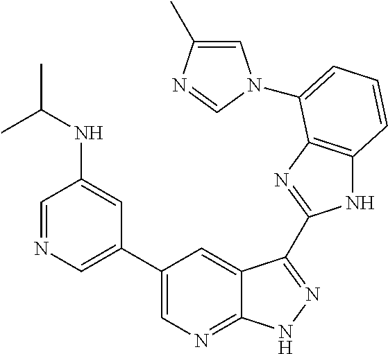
C1(C2=CN=CC(NC(C)C)=C2)=CN=C2C(=C1)C(C1=NC3=C(N1)C=CC=C3N1C=C(C)N=C1)=NN2
